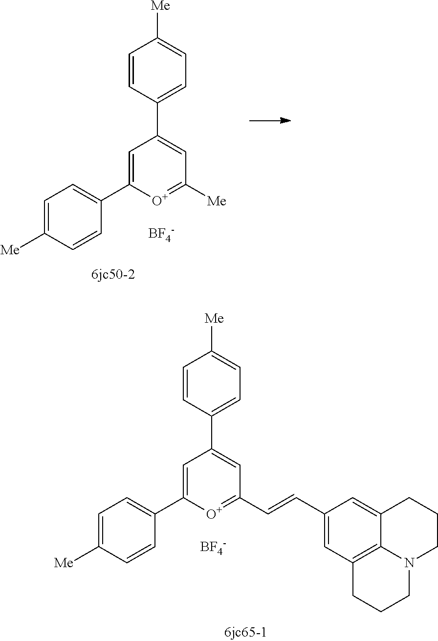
C1=CC(C2=CC([Me])=[O+]C(C3=CC=C([Me])C=C3)=C2)=CC=C1[Me].[BF4-].[BF4-].C1=CC(C2=CC(C=CC3=CC4=C5C(=C3)CCCN5CCC4)=[O+]C(C3=CC=C([Me])C=C3)=C2)=CC=C1[Me]
